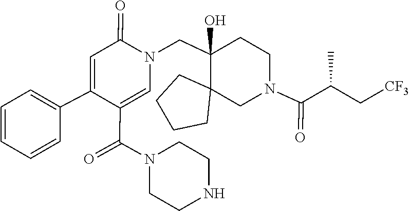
C1CNCCN1C(C1=CN(CC2(O)C3(CCCC3)CN(C(=O)C(C[CF3])C)CC2)C(=O)C=C1C1=CC=CC=C1)=O
